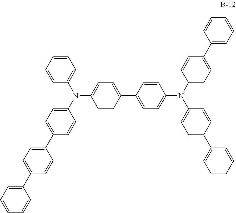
N(C1=CC=C(C2=CC=C(N(C3=CC=C(C4=CC=CC=C4)C=C3)C3=CC=C(C4=CC=CC=C4)C=C3)C=C2)C=C1)(C1=CC=C(C2=CC=C(C3=CC=CC=C3)C=C2)C=C1)C1=CC=CC=C1
